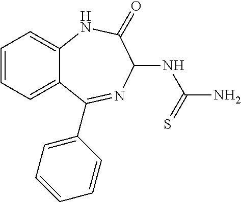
C1=CC=C2C(=C1)NC(=O)C(NC(N)=S)N=C2C1=CC=CC=C1
